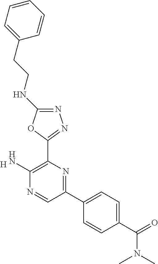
[H].C1(N)=C(C2=NN=C(NCCC3=CC=CC=C3)O2)N=C(C2=CC=C(C(N(C)C)=O)C=C2)C=N1
